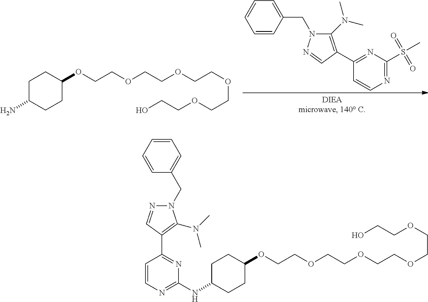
C1=CC(CN2C(N(C)C)=C(C3=NC(S(C)(=O)=O)=NC=C3)C=N2)=CC=C1.C1CC(OCCOCCOCCOCCOCCO)CCC1N.C1CC(OCCOCCOCCOCCOCCO)CCC1NC1=NC=CC(C2=C(N(C)C)N(CC3=CC=CC=C3)N=C2)=N1
